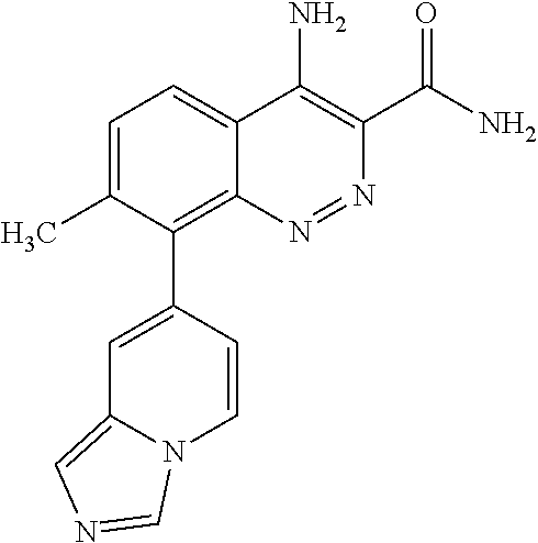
C1(C2=CC3=CN=CN3C=C2)=C2C(=CC=C1C)C(N)=C(C(N)=O)N=N2
